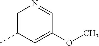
C1=C(C)C=C(OC)C=N1
